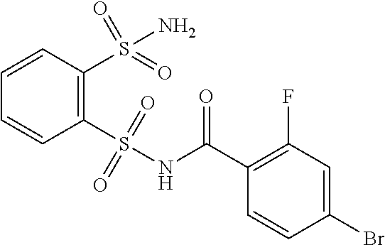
C1(Br)=CC(F)=C(C(NS(C2=C(S(N)(=O)=O)C=CC=C2)(=O)=O)=O)C=C1
